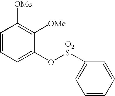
C1=CC=C(O[O2S]C2=CC=CC=C2)C([OMe])=C1[OMe]
